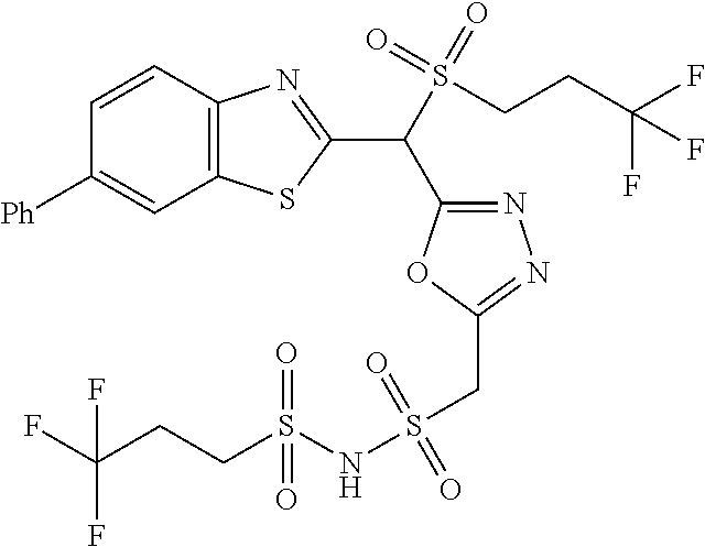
C1=CC2=C(C=C1[Ph])SC(C(C1=NN=C(CS(NS(CCC(F)(F)F)(=O)=O)(=O)=O)O1)S(=O)(=O)CCC(F)(F)F)=N2
